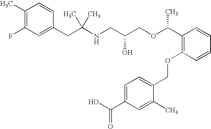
C1(CC(NCC(COC(C2=C(OCC3=CC=C(C(O)=O)C=C3C)C=CC=C2)C)O)(C)C)=CC(F)=C(C)C=C1
